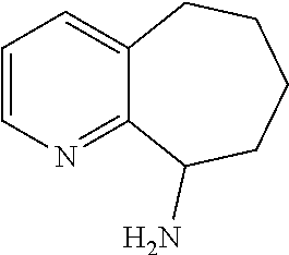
C1=CN=C2C(=C1)CCCCC2N
